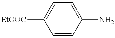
[EtOOC]C1=CC=C(N)C=C1
